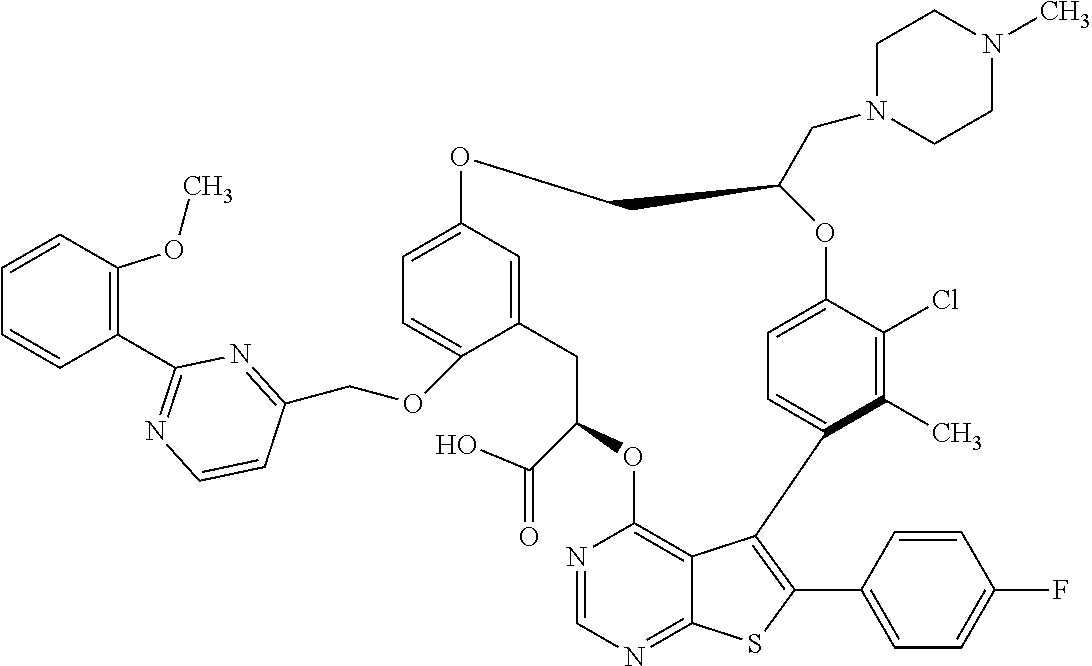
C12=CC(=CC=C1OCC1=NC(C3=C(OC)C=CC=C3)=NC=C1)OCC(CN1CCN(C)CC1)OC1=CC=C(C3=C(C4=CC=C(F)C=C4)SC4=NC=NC(=C43)OC(C(=O)O)C2)C(C)=C1Cl
